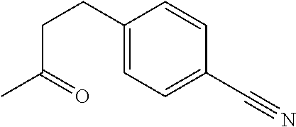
C1(CCC(C)=O)=CC=C(C#N)C=C1
